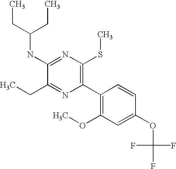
C1(NC(CC)CC)=NC(SC)=C(C2=C(OC)C=C(OC(F)(F)F)C=C2)N=C1CC
